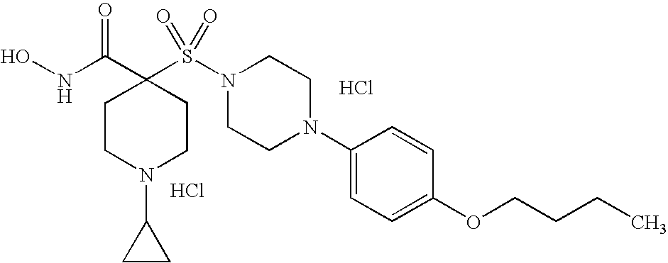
ONC(C1(S(N2CCN(C3=CC=C(OCCCC)C=C3)CC2)(=O)=O)CCN(C2CC2)CC1)=O.Cl.Cl
